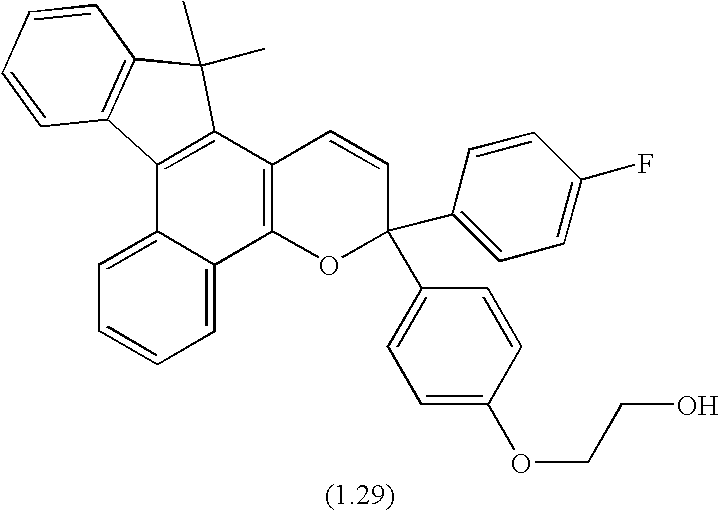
C1=C2C(=CC=C1)C1=C(C3=C2C2=C(C3(C)C)C=CC=C2)C=CC(C2=CC=C(F)C=C2)(C2=CC=C(OCCO)C=C2)O1
